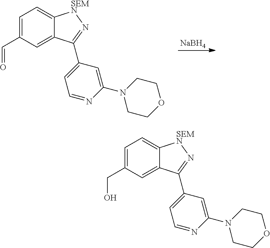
C1=C(CO)C=C2C(=C1)[SEMN]N=C2C1=CC=NC(N2CCOCC2)=C1.[NaBH4].C1=C(C=O)C=C2C(=C1)[SEMN]N=C2C1=CC=NC(N2CCOCC2)=C1
